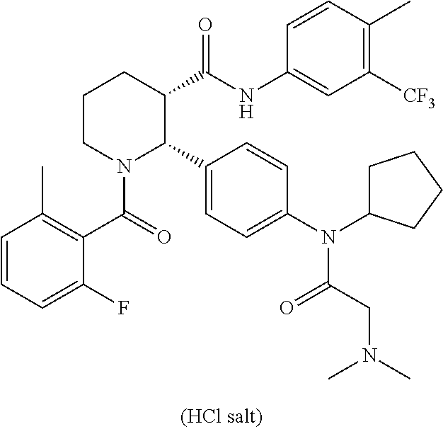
C1=CC=C(F)C(C(=O)N2C(C3=CC=C(N(C4CCCC4)C(CN(C)C)=O)C=C3)C(C(NC3=CC([CF3])=C(C)C=C3)=O)CCC2)=C1C
